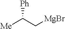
[Me]C(C[MgBr])[Ph]
